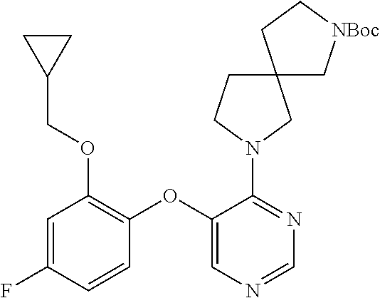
C1(OC2=CN=CN=C2N2CC3(CC2)C[NBoc]CC3)=C(OCC2CC2)C=C(F)C=C1
